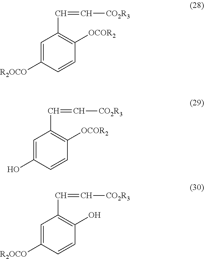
C1=C([R2OCO])C=CC([OCOR2])=C1C=C[CO2R3].C1=C(O)C=CC([OCOR2])=C1C=C[CO2R3].C1=C([R2OCO])C=CC(O)=C1C=C[CO2R3]
